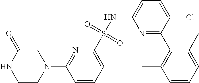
C1=CC=C(S(NC2=CC=C(Cl)C(C3=C(C)C=CC=C3C)=N2)(=O)=O)N=C1N1CC(=O)NCC1
